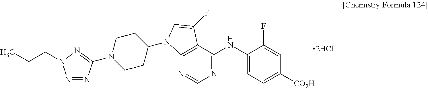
N1=NC(N2CCC(N3C4=C(C(NC5=CC=C([CO2H])C=C5F)=NC=N4)C(F)=C3)CC2)=NN1CCC
